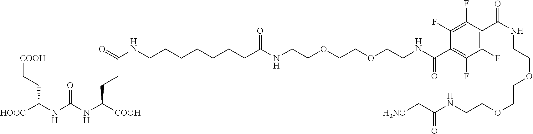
[COOH]CCC(NC(NC([COOH])CCC(NCCCCCCCC(NCCOCCOCCNC(C1=C(F)C(F)=C(C(=O)NCCOCCOCCNC(=O)C[H2NO])C(F)=C1F)=O)=O)=O)=O)[HOOC]
